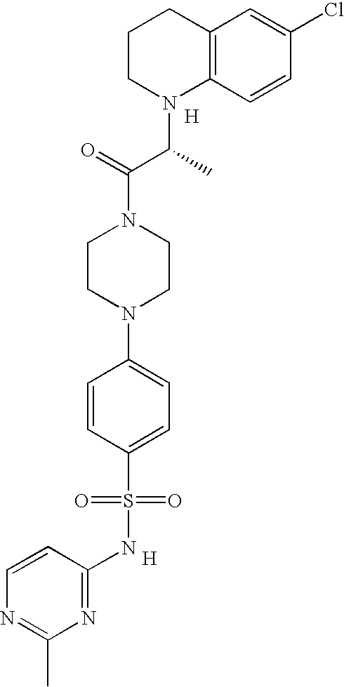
C12=C(C=CC(Cl)=C1)N(C(C(N1CCN(C3=CC=C(S(=O)(=O)NC4=NC(C)=NC=C4)C=C3)CC1)=O)C)CCC2.[H].[H]
